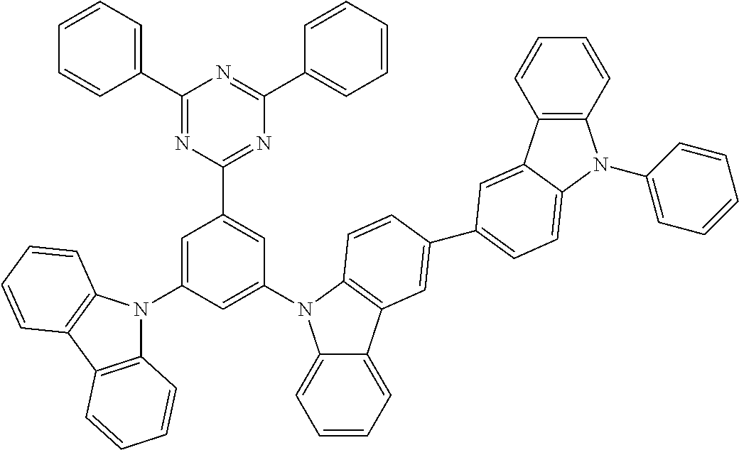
C1(C2=CC=CC=C2)=NC(C2=CC(N3C4=CC=CC=C4C4=C3C=CC(C3=CC=C5C(=C3)C3=C(C=CC=C3)N5C3=CC=CC=C3)=C4)=CC(N3C4=C(C5=C3C=CC=C5)C=CC=C4)=C2)=NC(C2=CC=CC=C2)=N1
